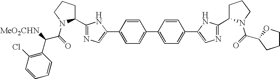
C1=CC(Cl)=C(C([MeO2CHN])C(=O)N2C(C3=NC=C(C4=CC=C(C5=CC=C(C6=CN=C(C7CCCN7C(=O)C7OCCC7)N6)C=C5)C=C4)N3)CCC2)C=C1
